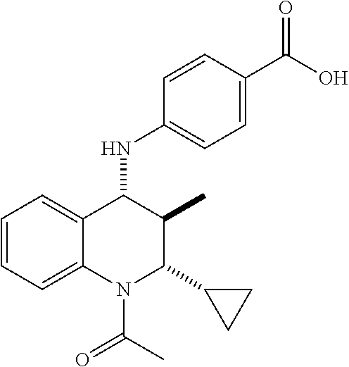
C1=CC=C2C(=C1)C(NC1=CC=C(C(=O)O)C=C1)C(C)C(C1CC1)N2C(C)=O
